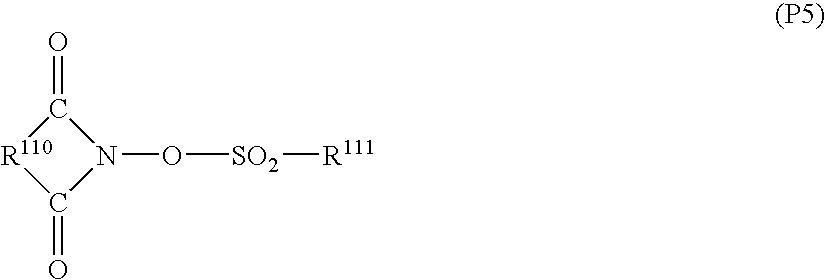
C1(=O)[R110]C(=O)N1O[SO2][R111]
